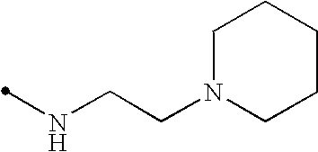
N(C)CCN1CCCCC1
